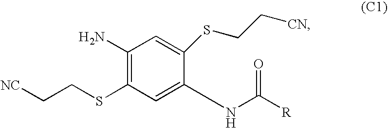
C1=C(SCC[CN])C(NC(=O)[R])=CC(SCC[NC])=C1N
